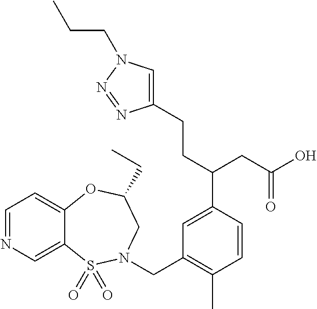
C1=NC=C2C(=C1)OC(CC)CN(CC1=C(C)C=CC(C(CC(O)=O)CCC3=CN(CCC)N=N3)=C1)S2(=O)=O
